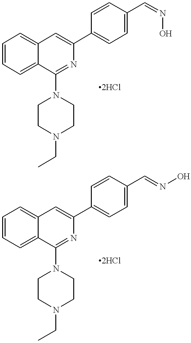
C1=CC=C2C(=C1)C(N1CCN(CC)CC1)=NC(C1=CC=C(C=NO)C=C1)=C2.C1=CC=C2C(=C1)C(N1CCN(CC)CC1)=NC(C1=CC=C(C=NO)C=C1)=C2
